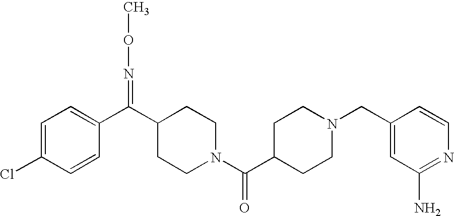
C1=C(Cl)C=CC(C(=NOC)C2CCN(C(=O)C3CCN(CC4=CC(N)=NC=C4)CC3)CC2)=C1
